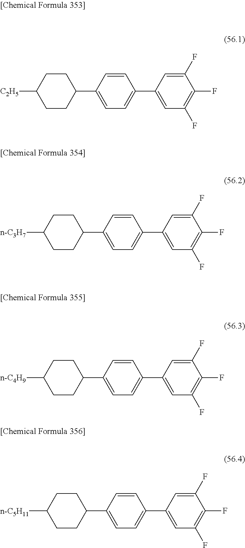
C1CC([C2H5])CCC1C1=CC=C(C2=CC(F)=C(F)C(F)=C2)C=C1.C1CC([n-C3H7])CCC1C1=CC=C(C2=CC(F)=C(F)C(F)=C2)C=C1.C1CC([n-C4H9])CCC1C1=CC=C(C2=CC(F)=C(F)C(F)=C2)C=C1.C1CC([n-C5H11])CCC1C1=CC=C(C2=CC(F)=C(F)C(F)=C2)C=C1
